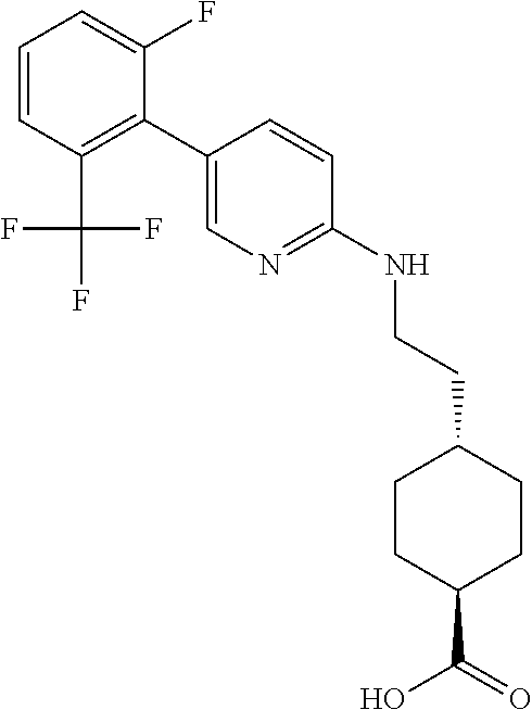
C1=CC(C(F)(F)F)=C(C2=CN=C(NCCC3CCC(C(=O)O)CC3)C=C2)C(F)=C1
